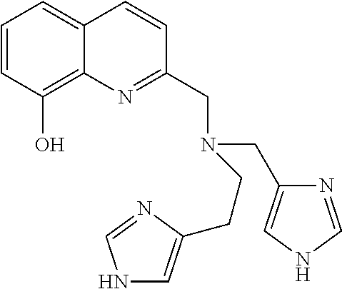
C1=CC(O)=C2C(=C1)C=CC(CN(CC1=CNC=N1)CCC1=CNC=N1)=N2
